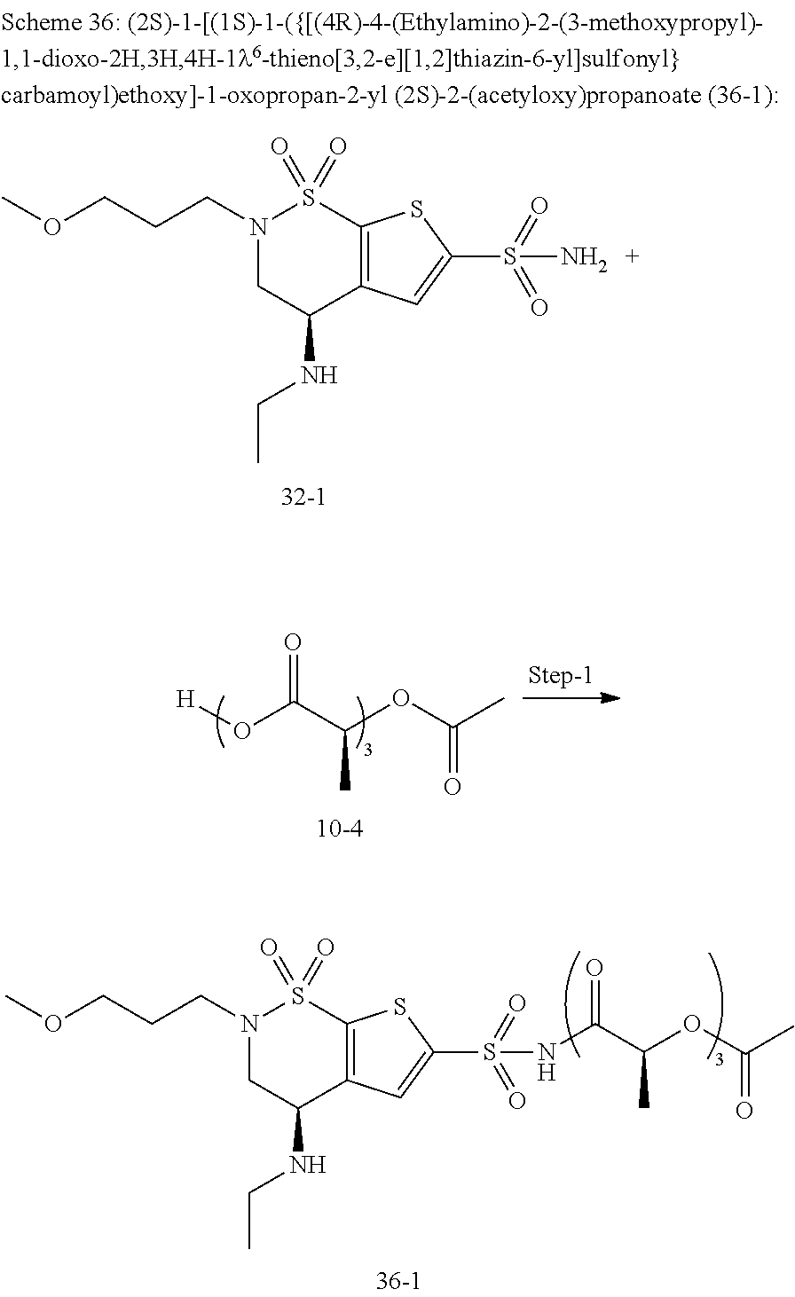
N1(CCCOC)CC(NCC)C2=C(S1(=O)=O)SC(S(=O)(=O)N)=C2.O=C(C(OC(C)=O)C)O[H].N1(CCCOC)CC(NCC)C2=C(S1(=O)=O)SC(S(=O)(=O)NC(=O)C(OC(=O)C)C)=C2
